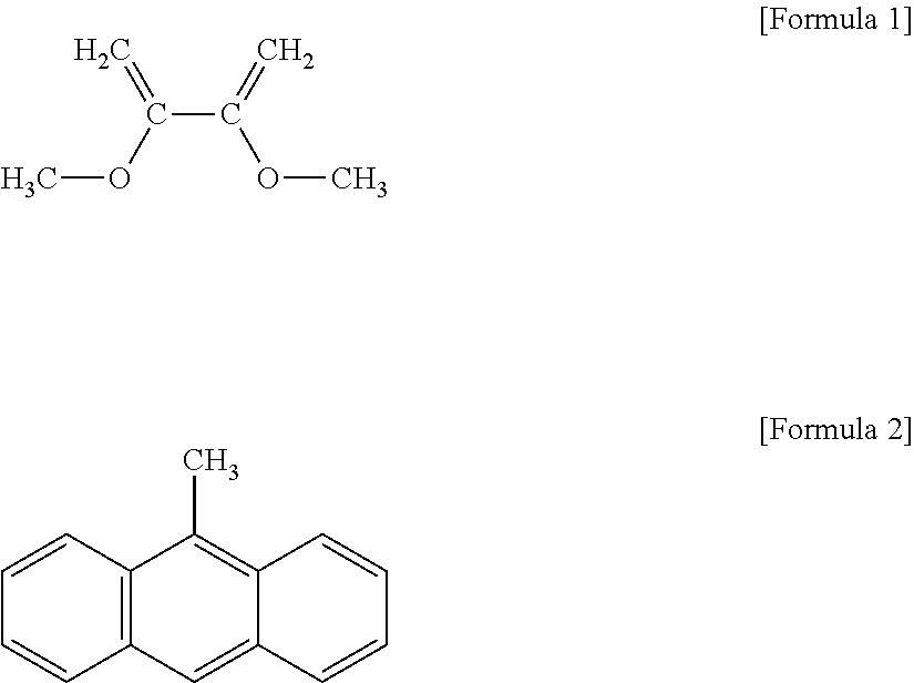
COC(C(=C)OC)=C.C1=CC2=C(C=C1)C=C1C(=C2C)C=CC=C1
